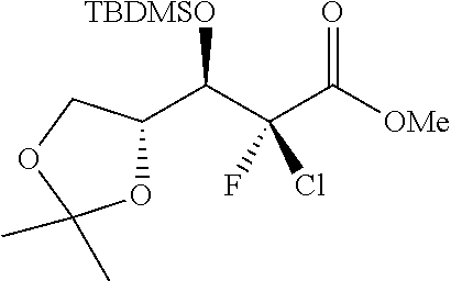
C(C([OMe])=O)(C(C1OC(C)(C)OC1)[TBDMSO])(Cl)F
